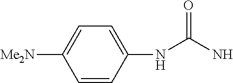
[Me2N]C1=CC=C(NC(N)=O)C=C1
